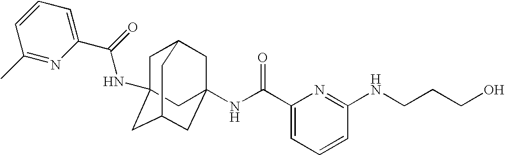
C1C2(NC(C3=CC=CC(C)=N3)=O)CC3CC(NC(C4=CC=CC(NCCCO)=N4)=O)(CC1C3)C2
